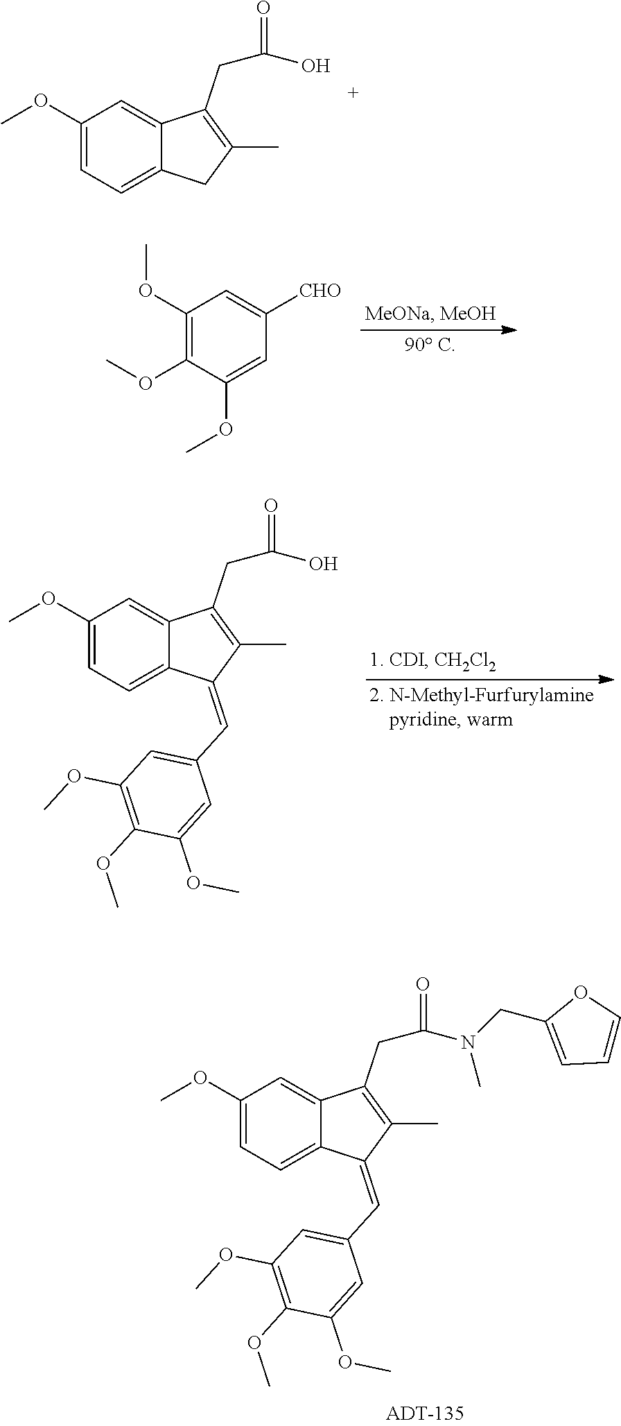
C1(OC)=CC=C2C(=C1)C(CC(=O)O)=C(C)C2.C1(OC)=CC=C2C(=C1)C(CC(=O)O)=C(C)C2=CC1=CC(OC)=C(OC)C(OC)=C1.C1(OC)=C(OC)C(OC)=CC([CHO])=C1.C1(OC)=CC=C2C(=C1)C(CC(=O)N(CC1=CC=CO1)C)=C(C)C2=CC1=CC(OC)=C(OC)C(OC)=C1
